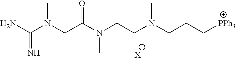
NC(N(CC(N(CCN(CCC[PPh3])C)C)=O)C)=N.[X]
